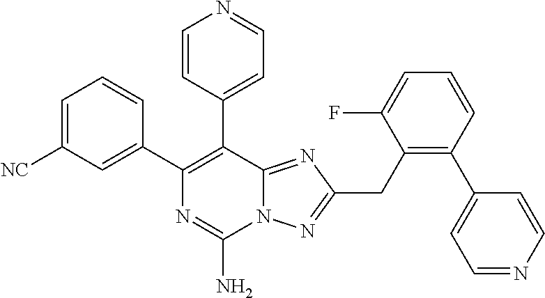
C1=C([NC])C=C(C2=C(C3=CC=NC=C3)C3=NC(CC4=C(C5=CC=NC=C5)C=CC=C4F)=NN3C(N)=N2)C=C1
